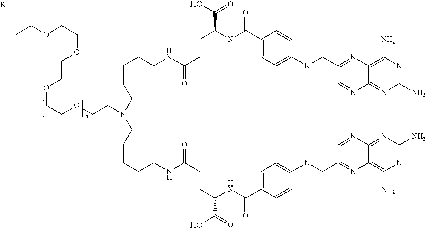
C(CCNC(CCC(NC(C1=CC=C(N(CC2=NC3=C(N)N=C(N)N=C3N=C2)C)C=C1)=O)C(O)=O)=O)CCN(CCCCCNC(=O)CCC(C(=O)O)NC(C1=CC=C(N(CC2=NC3=C(N)N=C(N)N=C3N=C2)C)C=C1)=O)CCOCCOCCOCCOCC
